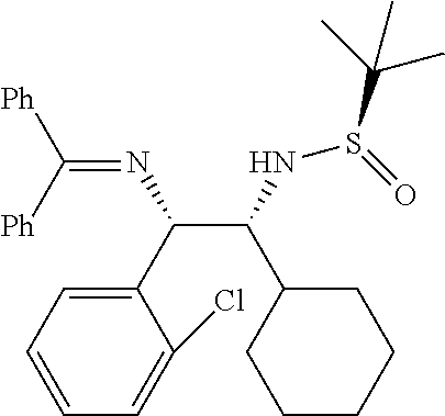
C(C(NS(C(C)(C)C)=O)C1CCCCC1)(C1=CC=CC=C1Cl)N=C([Ph])[Ph]
